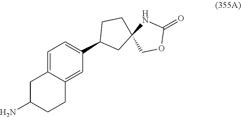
C1C(N)CCC2=CC(C3CC4(CC3)COC(=O)N4)=CC=C12
